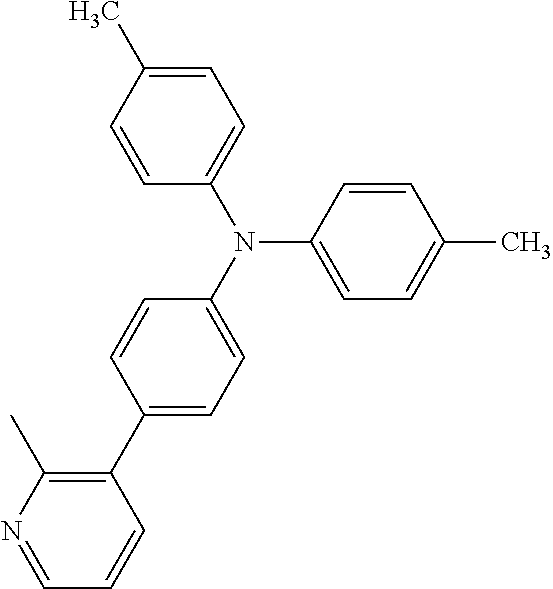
C1(C2=CC=C(N(C3=CC=C(C)C=C3)C3=CC=C(C)C=C3)C=C2)=C(C)N=CC=C1
